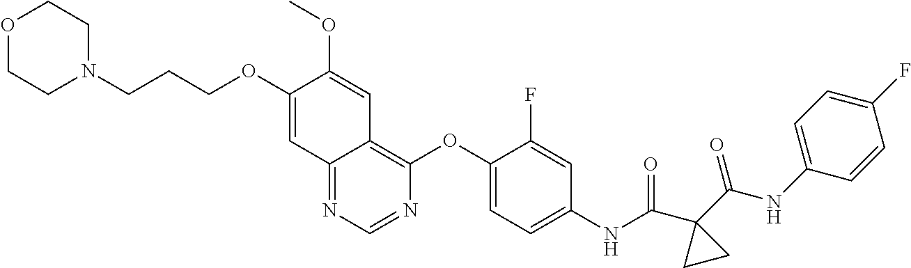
C12=NC=NC(OC3=CC=C(NC(C4(C(NC5=CC=C(F)C=C5)=O)CC4)=O)C=C3F)=C1C=C(OC)C(OCCCN1CCOCC1)=C2
